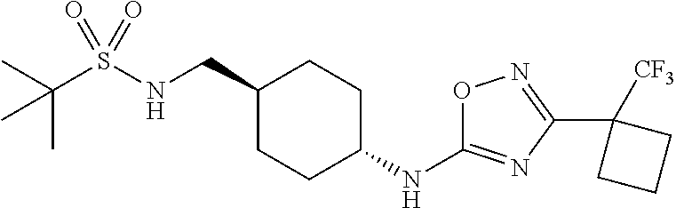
C(S(NCC1CCC(NC2=NC(C3([CF3])CCC3)=NO2)CC1)(=O)=O)(C)(C)C
